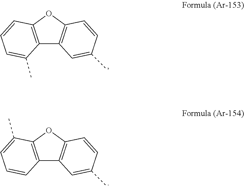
C12=C(OC3=C1C=C(C)C=C3)C=CC=C2C.C12=C(OC3=C1C=C(C)C=C3)C(C)=CC=C2
